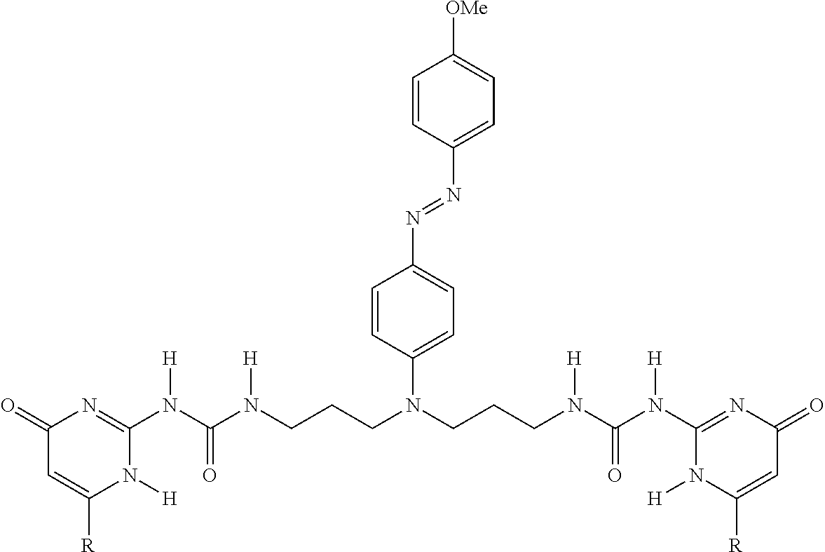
C1(=O)C=C([R])N([H])C(N(C(N(CCCN(CCCN(C(N(C2=NC(=O)C=C([R])N2[H])[H])=O)[H])C2=CC=C(N=NC3=CC=C([OMe])C=C3)C=C2)[H])=O)[H])=N1
